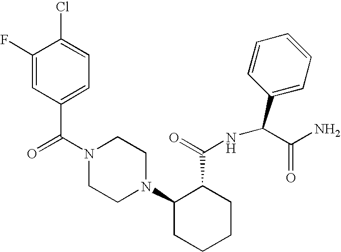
C(N1CCN(C2CCCCC2C(=O)NC(C2=CC=CC=C2)C(N)=O)CC1)(=O)C1=CC=C(Cl)C(F)=C1
